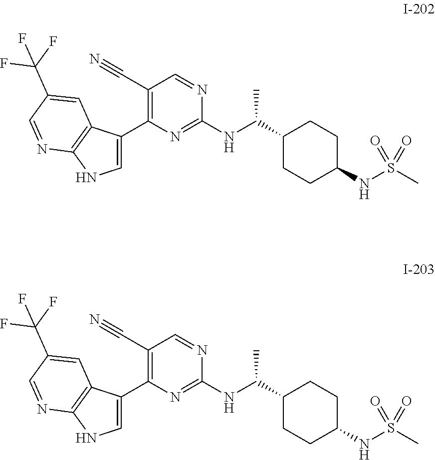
C1=C(C2=C(C#N)C=NC(NC(C)C3CCC(NS(C)(=O)=O)CC3)=N2)C2=C(N1)N=CC(C(F)(F)F)=C2.C1=C(C2=C(C#N)C=NC(NC(C)C3CCC(NS(C)(=O)=O)CC3)=N2)C2=C(N1)N=CC(C(F)(F)F)=C2
